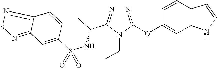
N1=C(OC2=CC3=C(C=C2)C=CN3)N(CC)C(C(C)NS(=O)(C2=CC3=NSN=C3C=C2)=O)=N1
